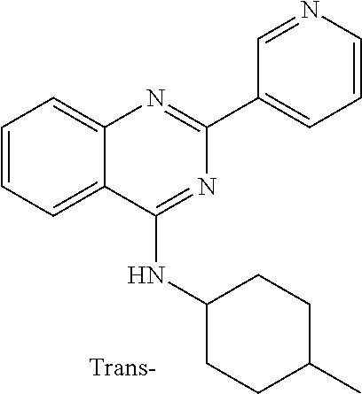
C1(C2=CC=CN=C2)=NC2=CC=CC=C2C(NC2CCC(C)CC2)=N1
